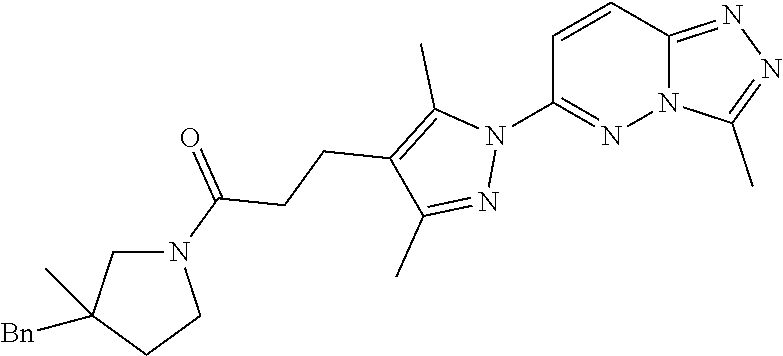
C1=CC2=NN=C(C)N2N=C1N1C(C)=C(CCC(N2CC([Bn])(C)CC2)=O)C(C)=N1
